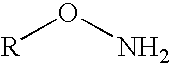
[R]ON
